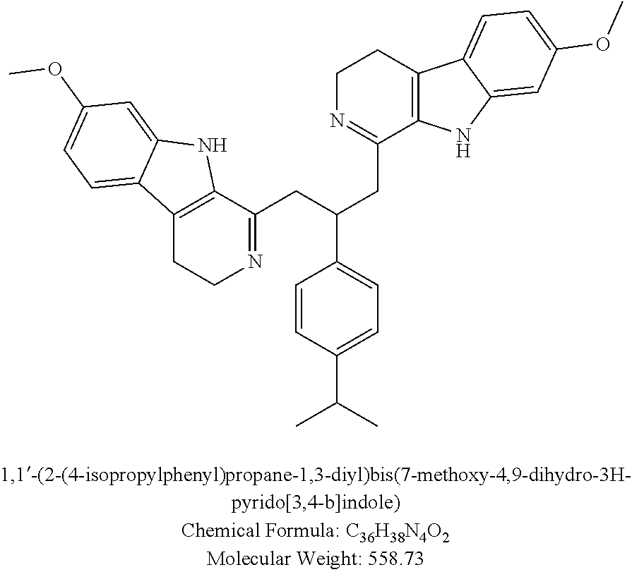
C1(CC(CC2=NCCC3=C2NC2=CC(OC)=CC=C32)C2=CC=C(C(C)C)C=C2)=NCCC2=C1NC1=CC(OC)=CC=C21
